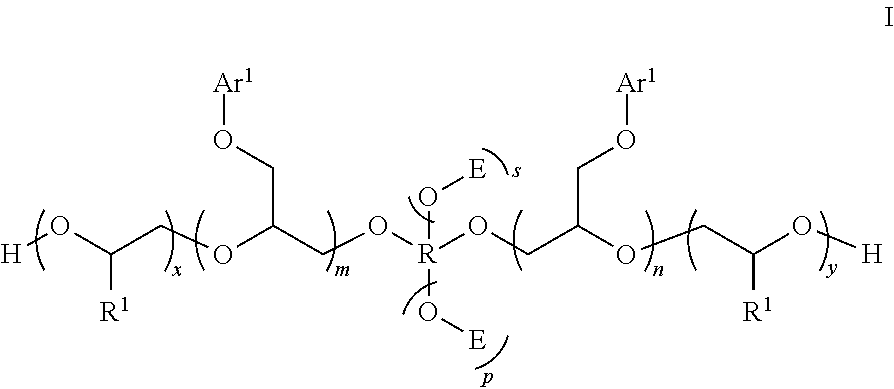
[H]OC(COC(CO[R](OCC(OCC(O[H])[R1])CO[Ar1])(O[E])O[E])CO[Ar1])[R1]
